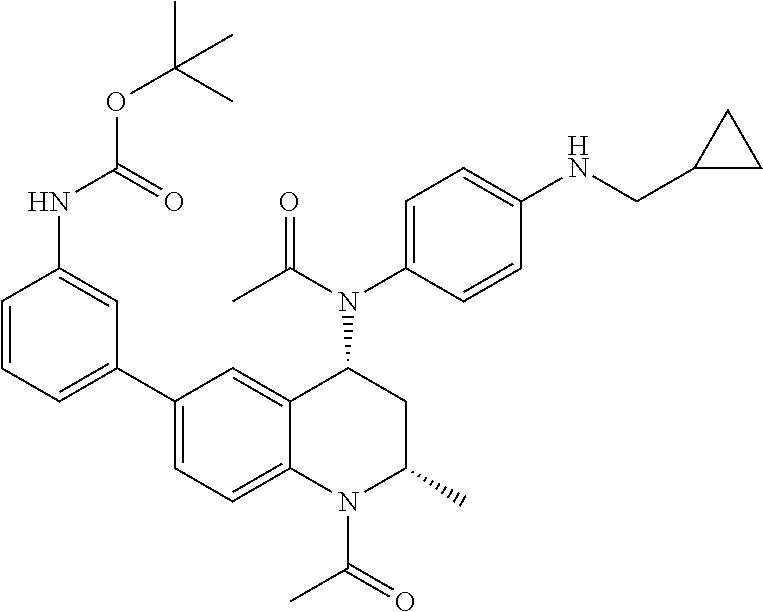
C1(N(C2CC(C)N(C(C)=O)C3=CC=C(C4=CC=CC(NC(=O)OC(C)(C)C)=C4)C=C23)C(C)=O)=CC=C(NCC2CC2)C=C1
